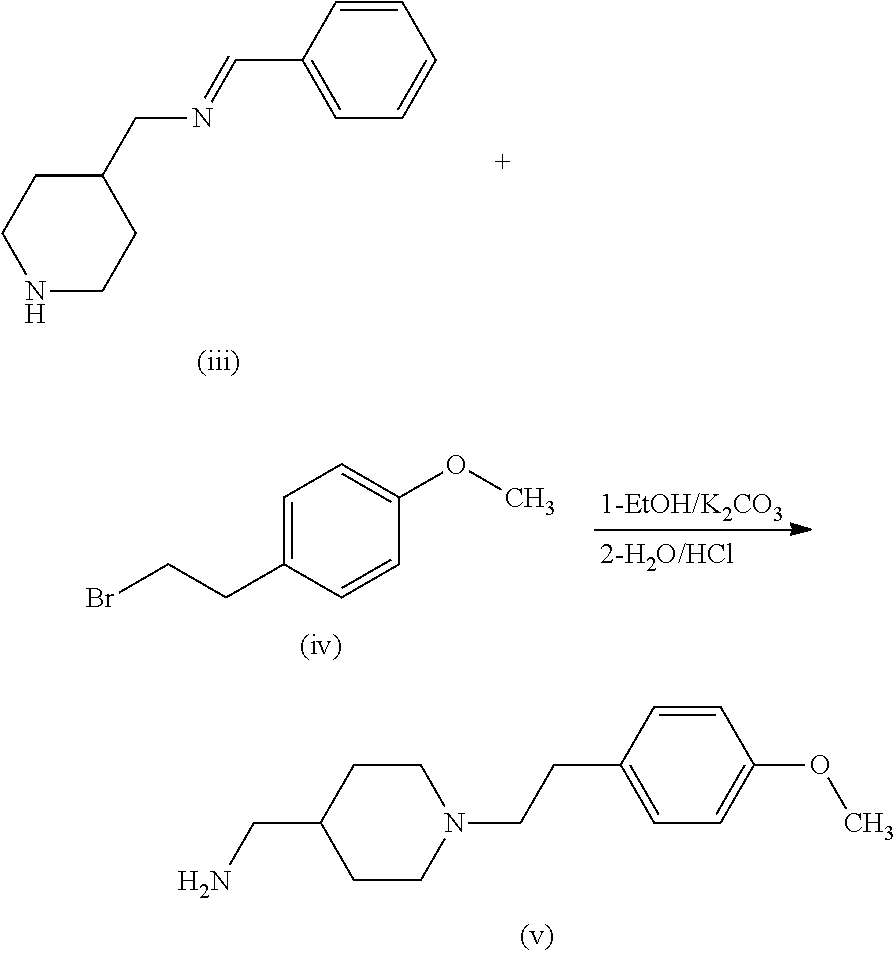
N1CCC(CN=CC2=CC=CC=C2)CC1.BrCCC1=CC=C(OC)C=C1.C1CN(CCC2=CC=C(OC)C=C2)CCC1CN
